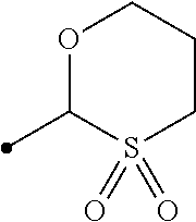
CC1S(=O)(=O)CCCO1
